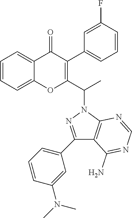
C1=CC=C2C(=C1)OC(C(N1N=C(C3=CC=CC(N(C)C)=C3)C3=C1N=CN=C3N)C)=C(C1=CC=CC(F)=C1)C2=O
